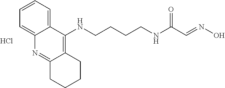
C1=CC=C2C(=C1)C(NCCCCNC(C=NO)=O)=C1C(=N2)CCCC1.Cl
